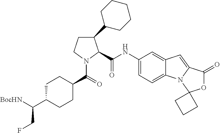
C1CN(C(=O)C2CCC(C([BocHN])CF)CC2)C(C(NC2=CC=C3C(=C2)C=C2N3C3(OC2=O)CCC3)=O)C1C1CCCCC1
